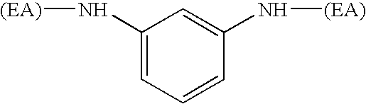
C1(N[(EA)])=CC=CC(N[(EA)])=C1
